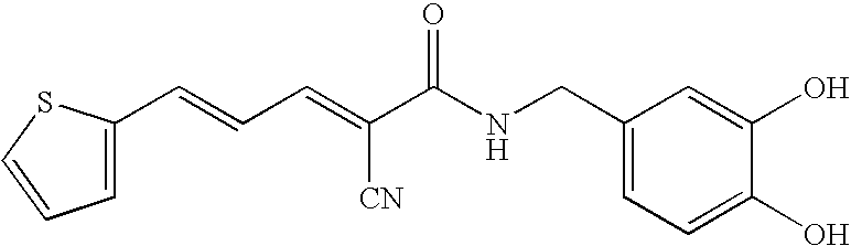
C(=CC=C(C(NCC1=CC=C(O)C(O)=C1)=O)[CN])C1=CC=CS1
